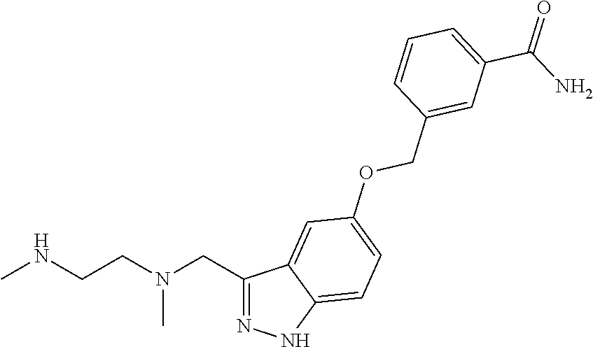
C1(CN(CCNC)C)=NNC2=CC=C(OCC3=CC(C(N)=O)=CC=C3)C=C12
